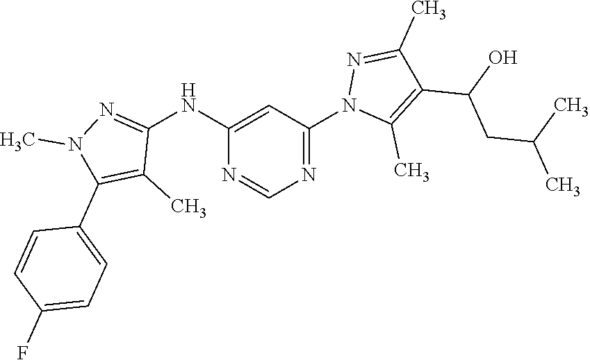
C1(NC2=CC(N3C(C)=C(C(CC(C)C)O)C(C)=N3)=NC=N2)=NN(C)C(C2=CC=C(F)C=C2)=C1C
